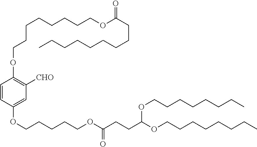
C1=CC(OCCCCCOC(CCC(OCCCCCCCC)OCCCCCCCC)=O)=CC([CHO])=C1OCCCCCCCCOC(CCCCCCCCC)=O
